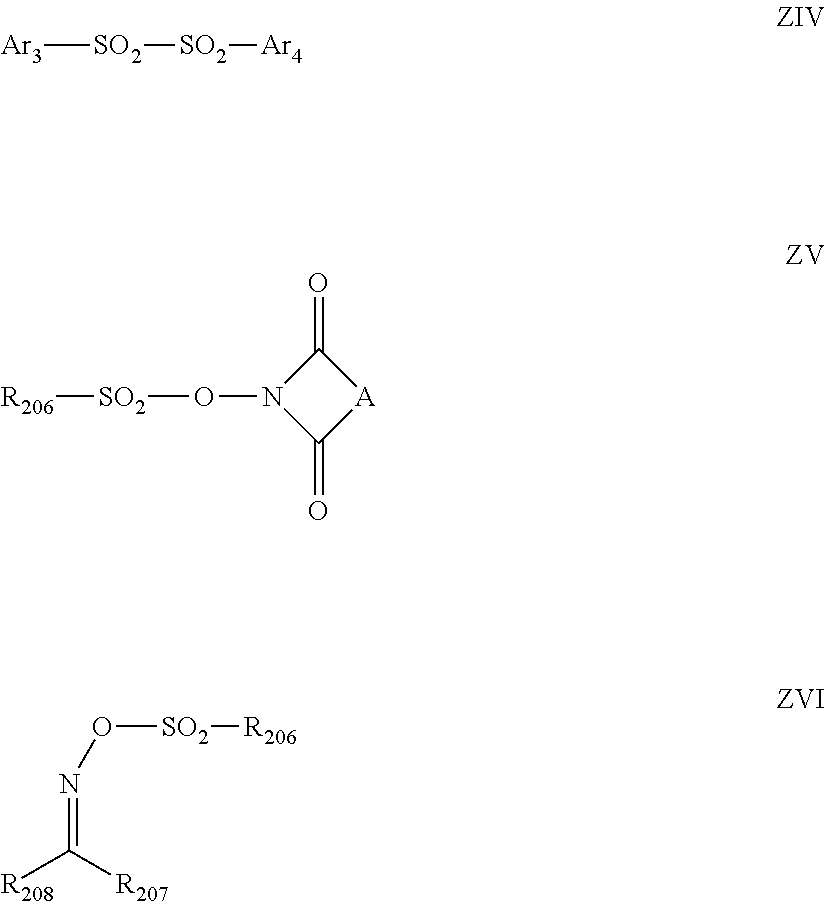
[Ar3][SO2][SO2][Ar4].C1(=O)N(O[SO2][R206])C(=O)[A]1.O([SO2][R206])N=C([R207])[R208]
